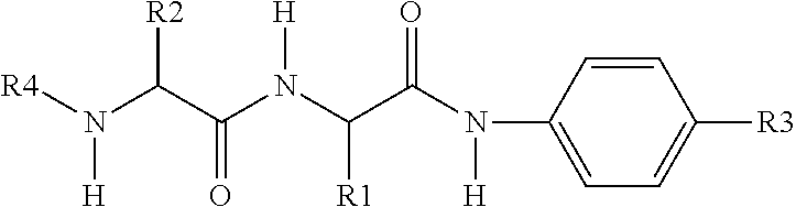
N(C(C(N(C(C(N(C1=CC=C([R3])C=C1)[H])=O)[R1])[H])=O)[R2])([R4])[H]
